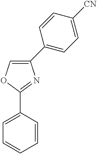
C1=CC=CC(C2=NC(C3=CC=C([CN])C=C3)=CO2)=C1
